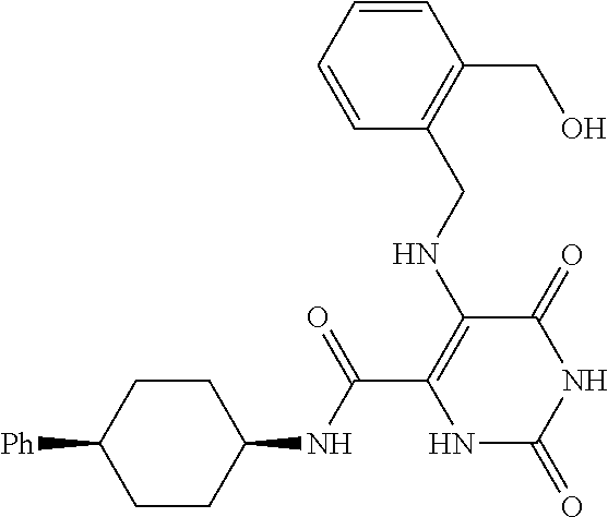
C(C1=C(NCC2=C(CO)C=CC=C2)C(=O)NC(=O)N1)(=O)NC1CCC([Ph])CC1
